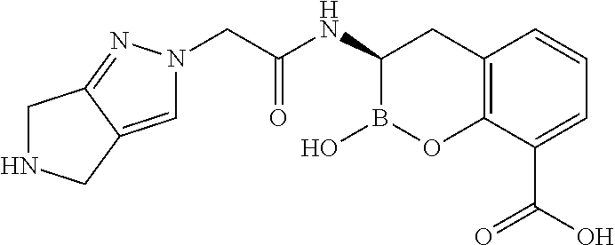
C12=C(C(C(O)=O)=CC=C1)OB(O)C(NC(CN1C=C3C(=N1)CNC3)=O)C2
